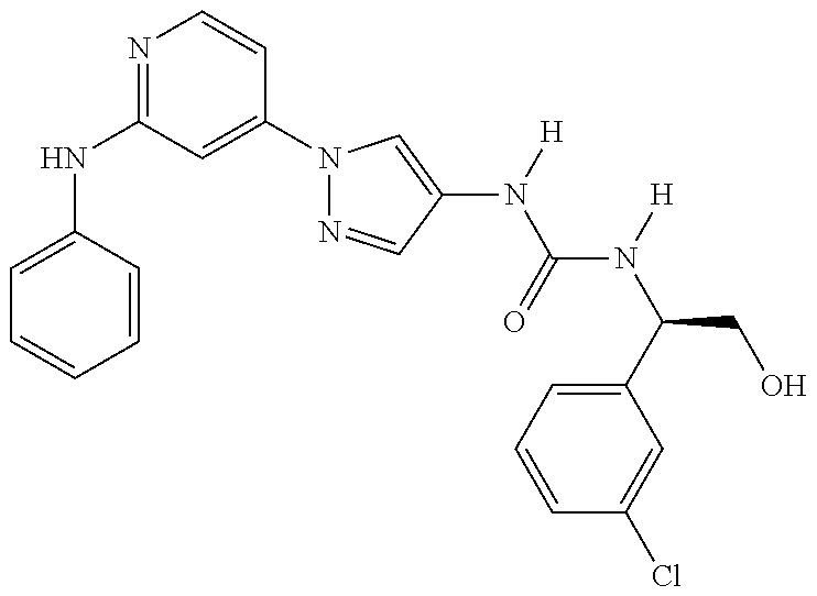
C1(NC2=NC=CC(N3N=CC(N(C(N(C(CO)C4=CC=CC(Cl)=C4)[H])=O)[H])=C3)=C2)=CC=CC=C1
